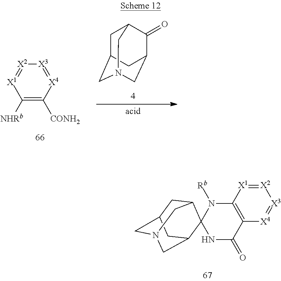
N1([Rb])C2=C(C(=O)NC13C1CN4CC(CC3C4)C1)[X4]=[X3][X2]=[X1]2.C1C2CN3CC(C(=O)C1C3)C2.[X2]1=[X1]C([NHRb])=C([CONH2])[X4]=[X3]1
